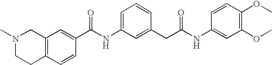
C12=C(C=C(C(NC3=CC=CC(CC(NC4=CC(OC)=C(OC)C=C4)=O)=C3)=O)C=C1)CN(C)CC2
